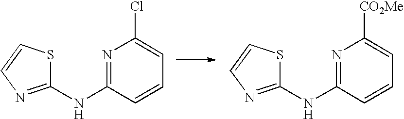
N1=C(NC2=NC=CS2)C=CC=C1Cl.N1=C(NC2=NC=CS2)C=CC=C1[CO2Me]
